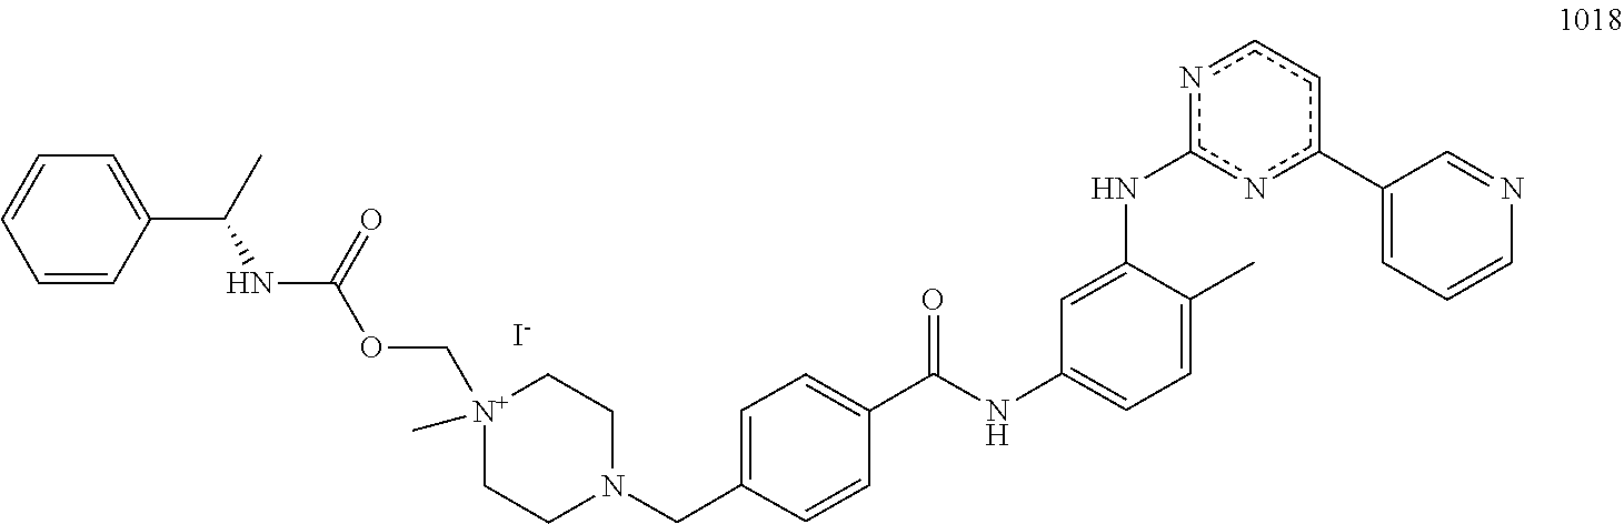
[I-].C([N+]1(C)CCN(CC2=CC=C(C(NC3=CC=C(C)C(Nc4nc(C5=CC=CN=C5)ccn4)=C3)=O)C=C2)CC1)OC(NC(C1=CC=CC=C1)C)=O
